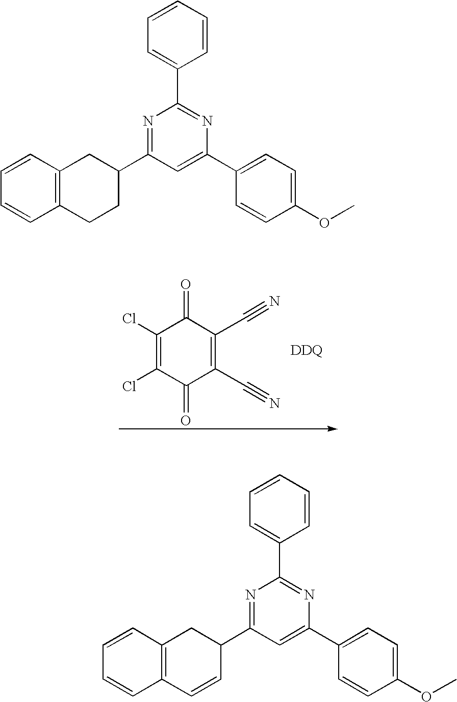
C1(Cl)=C(Cl)C(=O)C(C#N)=C(C#N)C1=O.C1=CC=CC(C2=NC(C3=CC=C(OC)C=C3)=CC(C3CC4=C(CC3)C=CC=C4)=N2)=C1.C1=CC=CC(C2=NC(C3=CC=C(OC)C=C3)=CC(C3CC4=C(C=C3)C=CC=C4)=N2)=C1
